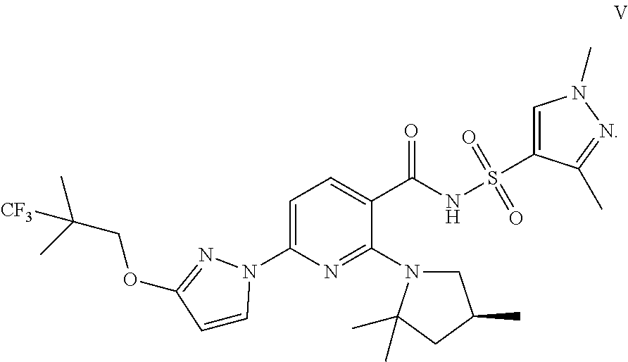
C1(N2CC(C)CC2(C)C)=NC(N2C=CC(OCC(C)(C)[CF3])=N2)=CC=C1C(NS(=O)(=O)C1=CN(C)N=C1C)=O
